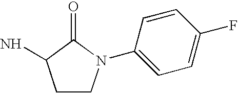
C1CN(C2=CC=C(F)C=C2)C(=O)C1N
